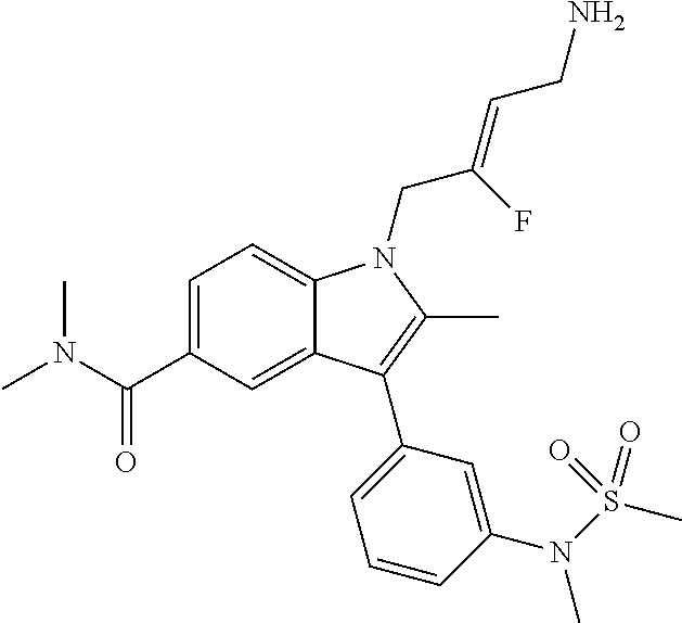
C1=C(C(N(C)C)=O)C=C2C(=C1)N(CC(=CCN)F)C(C)=C2C1=CC=CC(N(S(C)(=O)=O)C)=C1
